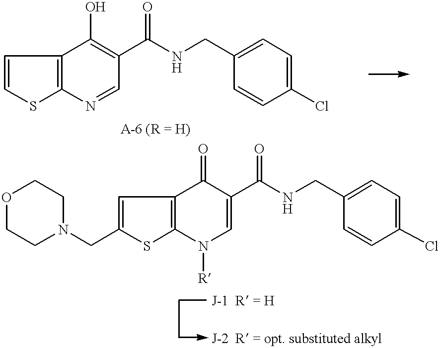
N1=CC(C(NCC2=CC=C(Cl)C=C2)=O)=C(O)C2=C1SC=C2.N1([R])C=C(C(NCC2=CC=C(Cl)C=C2)=O)C(=O)C2=C1SC(CN1CCOCC1)=C2
